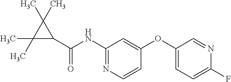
C1(C(=O)NC2=NC=CC(OC3=CC=C(F)N=C3)=C2)C(C)(C)C1(C)C
